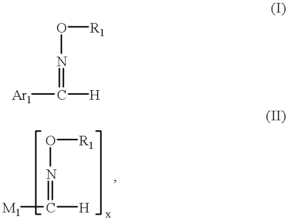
[Ar1]C([H])=NO[R1].[M1]C([H])=NO[R1]
